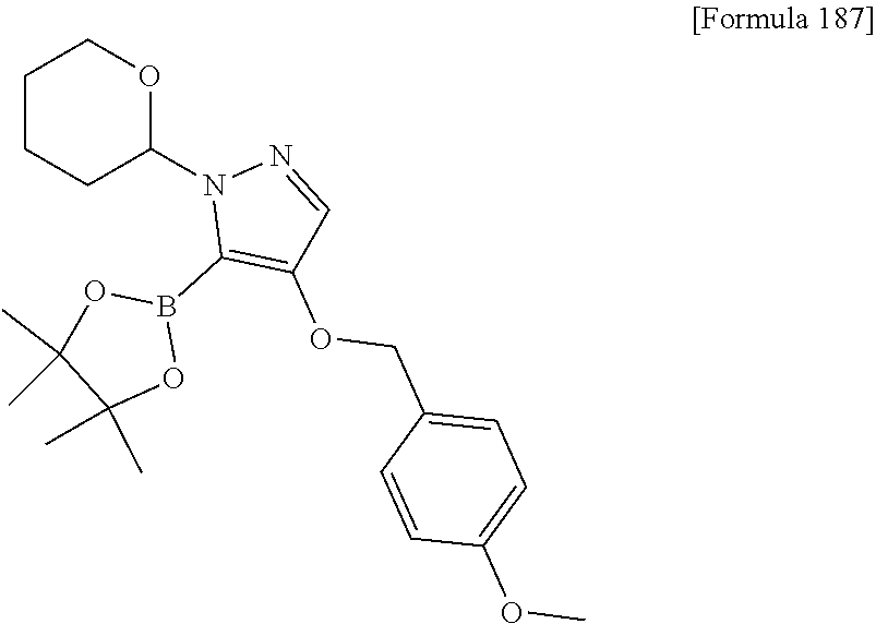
C1CCC(N2C(B3OC(C)(C)C(C)(C)O3)=C(OCC3=CC=C(OC)C=C3)C=N2)OC1
